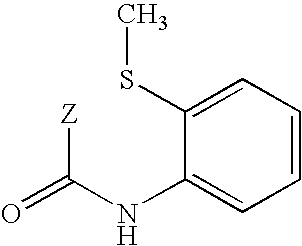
O=C([Z])NC1=CC=CC=C1SC
